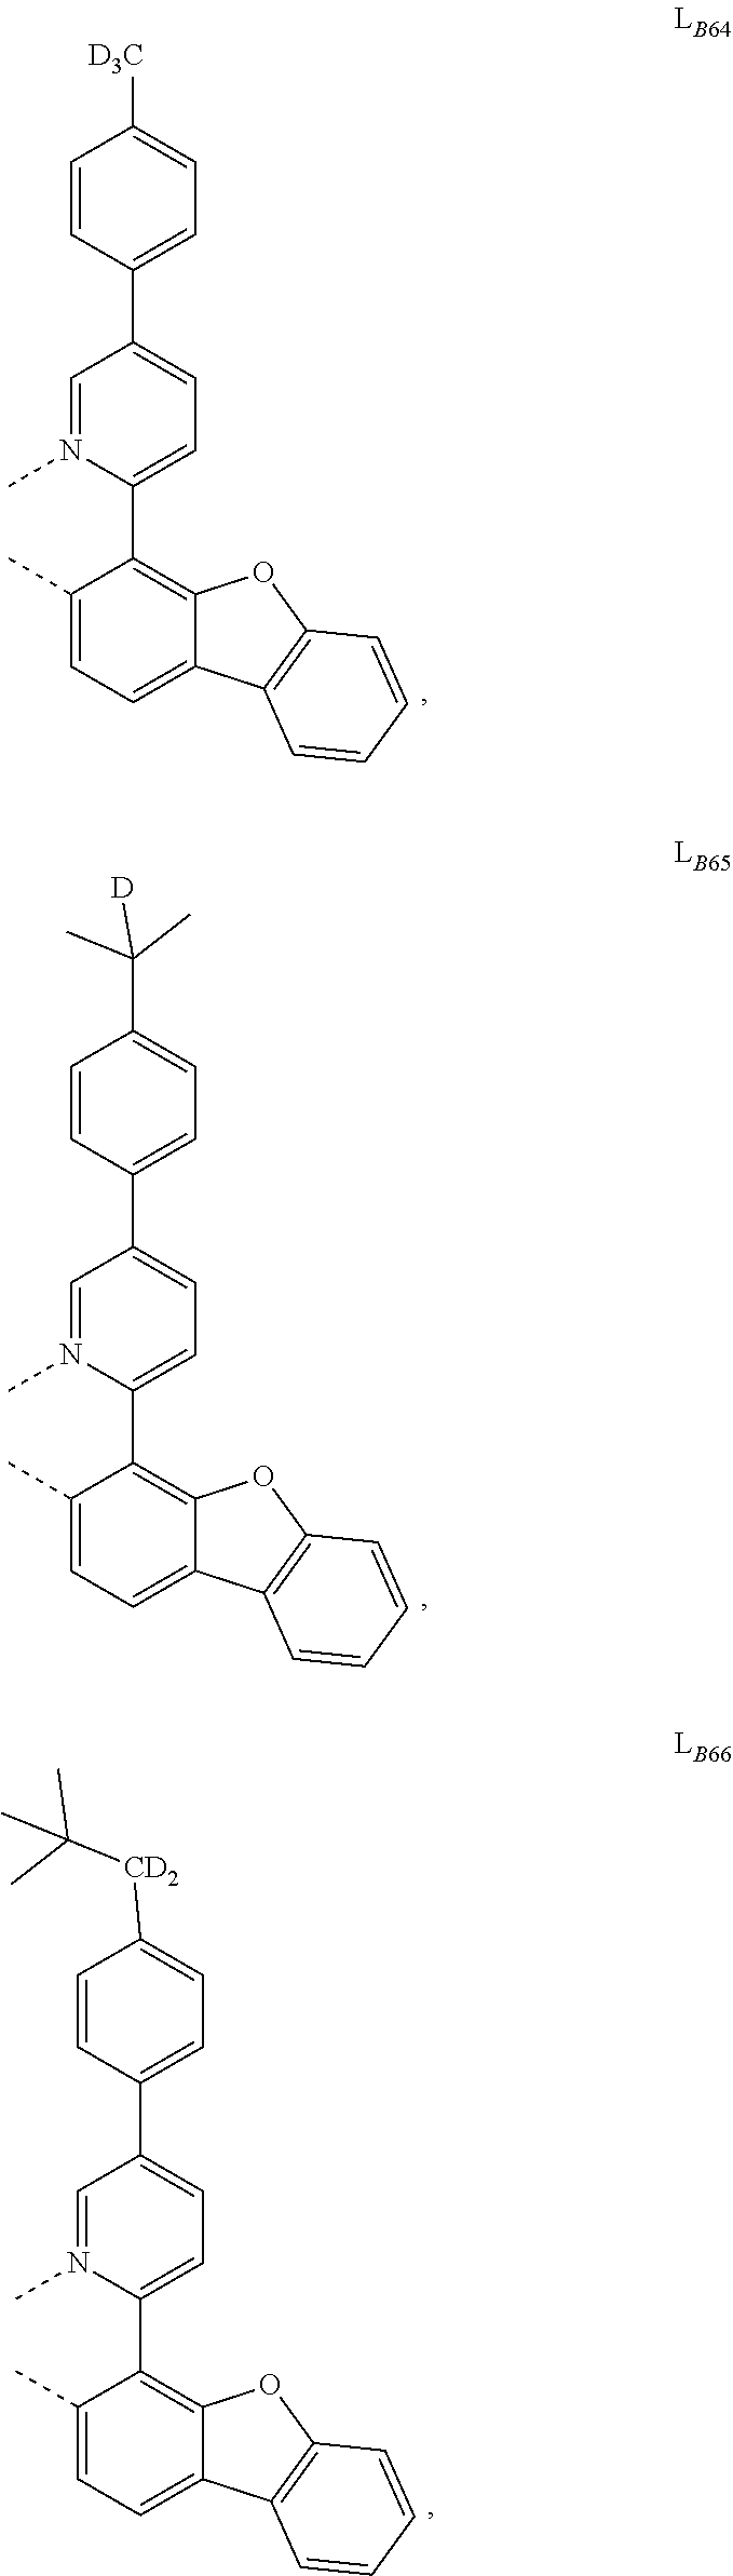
C1(C)=CC=C2C(=C1C1=CC=C(C3=CC=C([D3C])C=C3)C=N1C)OC1=C2C=CC=C1.C1(C)=CC=C2C(=C1C1=CC=C(C3=CC=C(C(C)(C)[D])C=C3)C=N1C)OC1=C2C=CC=C1.C1(C)=CC=C2C(=C1C1=CC=C(C3=CC=C([CD2]C(C)(C)C)C=C3)C=N1C)OC1=C2C=CC=C1
